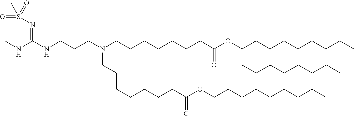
C(CC)CCCCCCOC(CCCCCCCN(CCCNC(=NS(=O)(C)=O)NC)CCCCCCCC(OC(CCCCCCCC)CCCCCCCC)=O)=O
